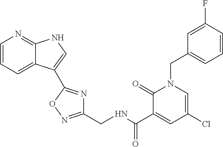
C1=CC=C2C(=N1)NC=C2C1=NC(CNC(C2=CC(Cl)=CN(CC3=CC=CC(F)=C3)C2=O)=O)=NO1
